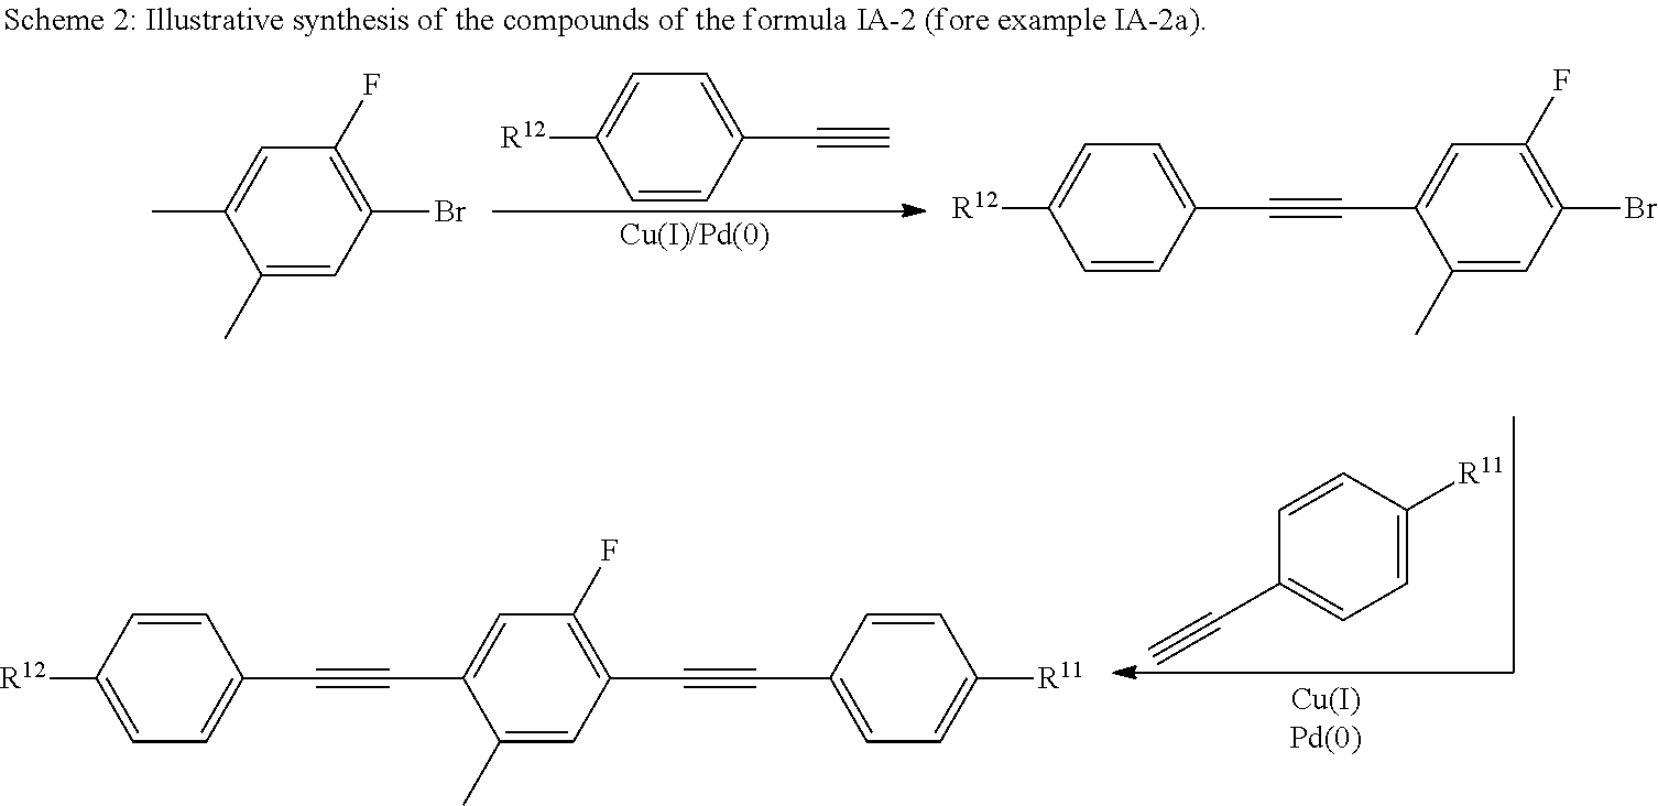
C1(F)=C(Br)C=C(C)C(C)=C1.C1=C(C#C)C=CC([R12])=C1.C1=C(C#CC2=CC(F)=C(Br)C=C2C)C=CC([R12])=C1.C1=CC([R11])=CC=C1C#C.C1(F)=C(C#CC2=CC=C([R11])C=C2)C=C(C)C(C#CC2=CC=C([R12])C=C2)=C1
